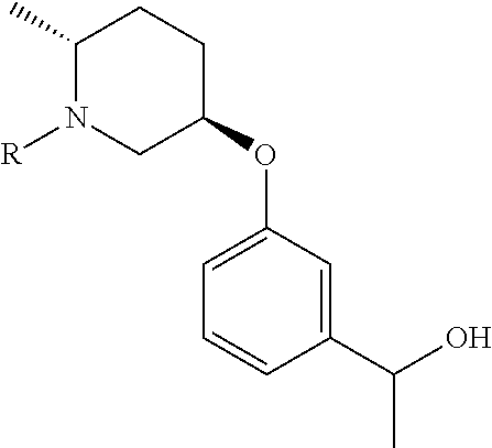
C1(OC2=CC=CC(C(O)C)=C2)CCC(C)N([R])C1
